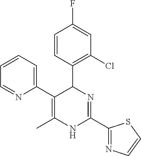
C1=CC(C2C(C3=CC=CC=N3)=C(C)NC(C3=NC=CS3)=N2)=C(Cl)C=C1F
